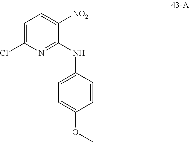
O(C)C1=CC=C(NC2=NC(Cl)=CC=C2[NO2])C=C1
